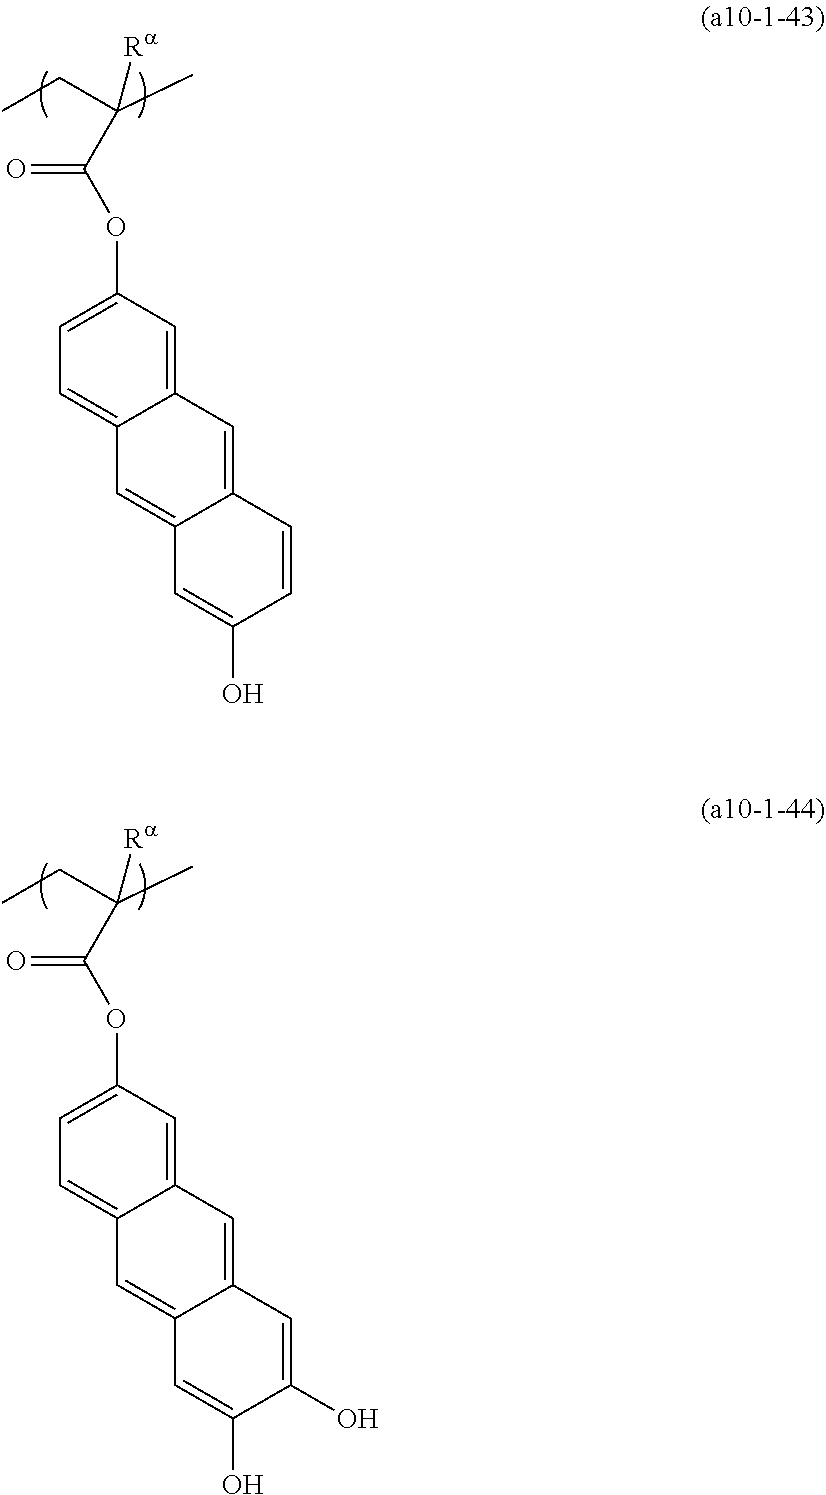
C(C(CC)(C)[Ra])(OC1=CC=C2C(=C1)C=C1C(=C2)C=C(O)C=C1)=O.C(C(CC)(C)[Ra])(OC1=CC=C2C(=C1)C=C1C(=C2)C=C(O)C(O)=C1)=O
